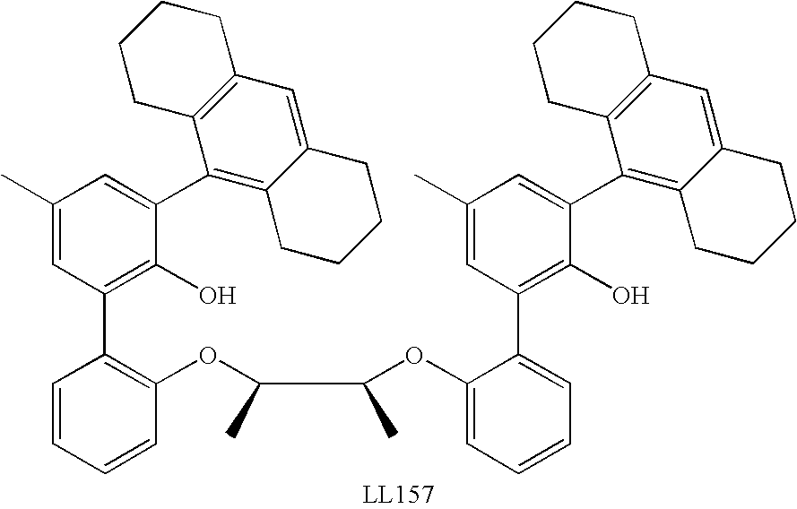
C1(OC(C(OC2=C(C3=C(O)C(C4=C5C(=CC6=C4CCCC6)CCCC5)=CC(C)=C3)C=CC=C2)C)C)=CC=CC=C1C1=C(O)C(C2=C3C(=CC4=C2CCCC4)CCCC3)=CC(C)=C1
